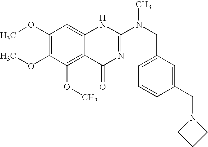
C1(OC)=C(OC)C(OC)=C2C(=C1)NC(N(CC1=CC=CC(CN3CCC3)=C1)C)=NC2=O
